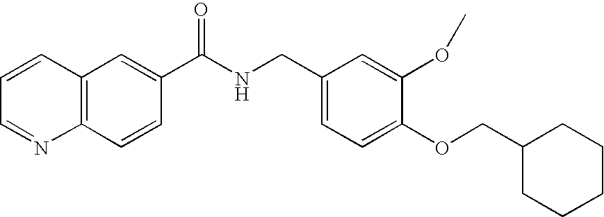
C12=C(C=C(C(NCC3=CC=C(OCC4CCCCC4)C(OC)=C3)=O)C=C1)C=CC=N2
